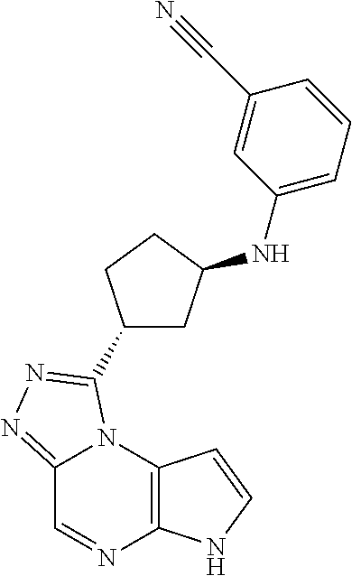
C12=NN=C(C3CCC(NC4=CC=CC(C#N)=C4)C3)N1C1=C(N=C2)NC=C1
